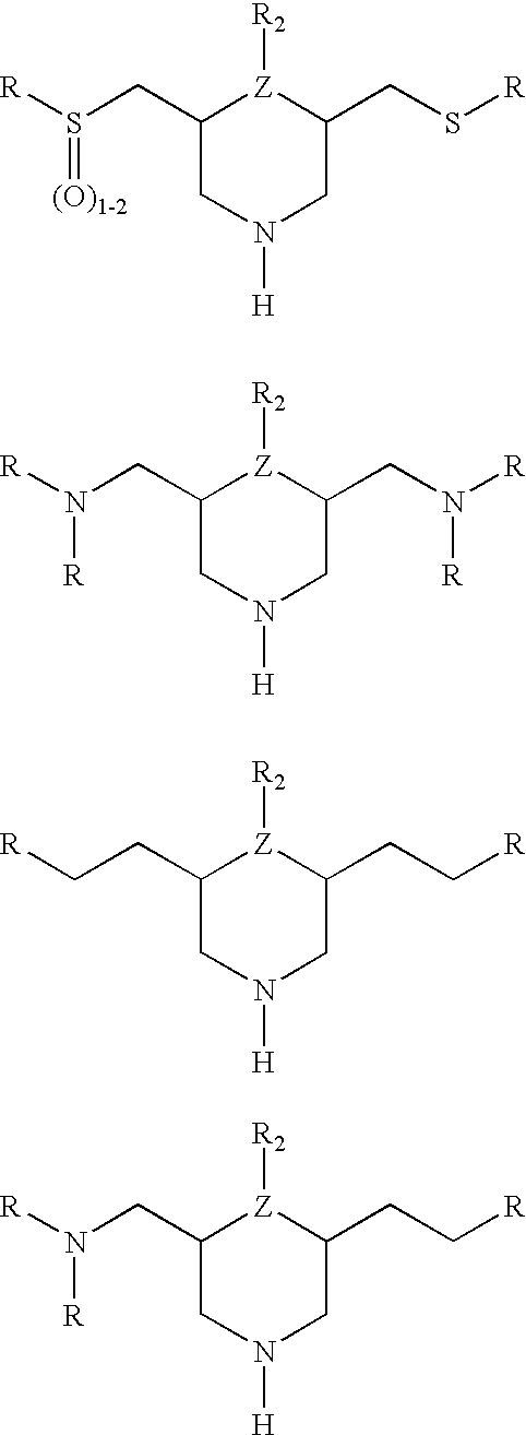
C1(CS([R])=[(O)1-2])CN([H])CC(CS[R])[Z]1[R2].C1(CN([R])[R])CN([H])CC(CN([R])[R])[Z]1[R2].C1(CC[R])CN([H])CC(CC[R])[Z]1[R2].C1(CN([R])[R])CN([H])CC(CC[R])[Z]1[R2]
